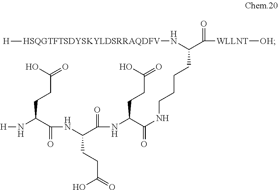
C(C(C([WLLNT][OH])=O)N[HSQGTFTSDYSKYLDSRRAQDFV][H])CCCNC(=O)C(NC(C(NC(C(CCC(=O)O)N[H])=O)CCC(=O)O)=O)CCC(=O)O
